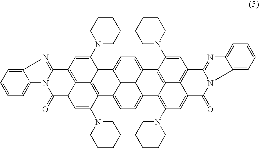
C12=CC=C3C4=C1C(=CC=C4C1C4=C3C(N3CCCCC3)=CC3C4=C(C=C1N1CCCCC1)C1=NC4=CC=CC=C4N1C3=O)C1=C3C2=C(N2CCCCC2)C=C2C3=C(C=C1N1CCCCC1)C1=NC3=CC=CC=C3N1C2=O
